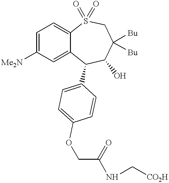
[Me2N]C1=CC=C2C(=C1)C(C1=CC=C(OCC(NC[CO2H])=O)C=C1)C(O)C([Bu])([Bu])CS2(=O)=O
